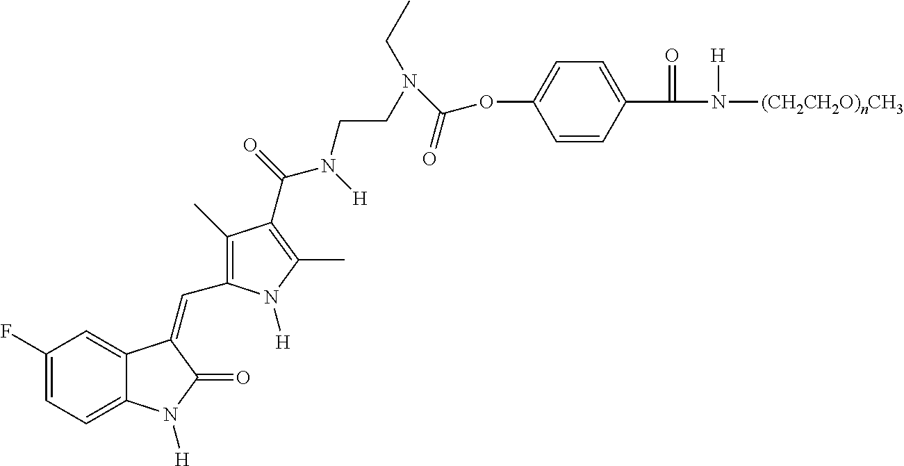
C1(F)=CC=C2C(=C1)C(=CC1=C(C)C(C(=O)N([H])CCN(CC)C(OC3=CC=C(C(N([(CH2CH2O)nCH3])[H])=O)C=C3)=O)=C(C)N1[H])C(=O)N2[H]
